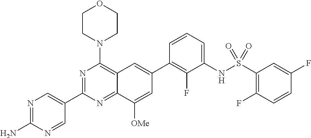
N1=C(N)N=CC(C2=NC(N3CCOCC3)=C3C(=N2)C([OMe])=CC(C2=C(F)C(NS(=O)(=O)C4=C(F)C=CC(F)=C4)=CC=C2)=C3)=C1
